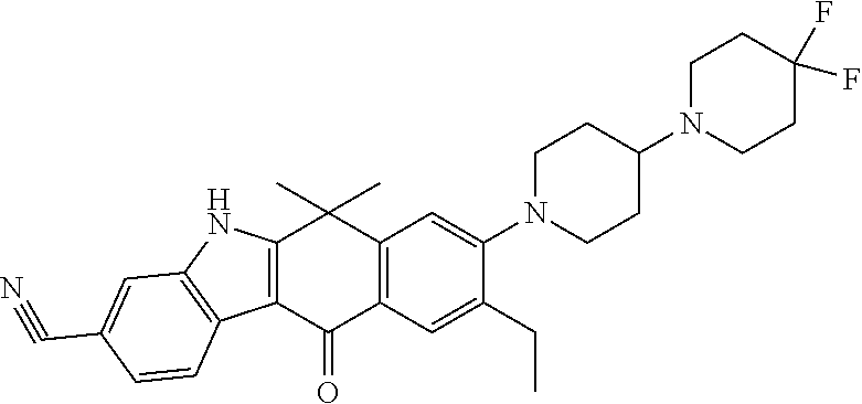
C12=C(C(=O)C3=C(C1(C)C)C=C(N1CCC(N4CCC(F)(F)CC4)CC1)C(CC)=C3)C1=C(N2)C=C(C#N)C=C1
